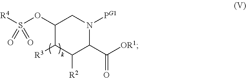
C1(OS([R4])(=O)=O)C([R3])C([R2])C(C([OR1])=O)N([PG1])C1
